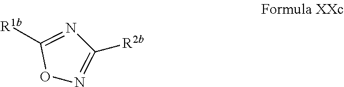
O1N=C([R2b])N=C1[R1b]
